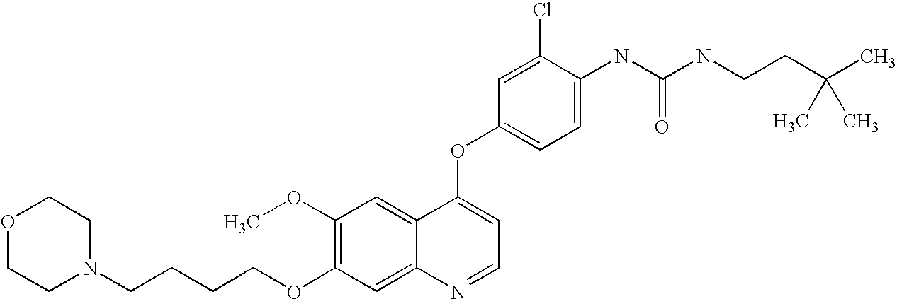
C(CCOC1=C(OC)C=C2C(=C1)N=CC=C2OC1=CC=C(NC(NCCC(C)(C)C)=O)C(Cl)=C1)CN1CCOCC1
